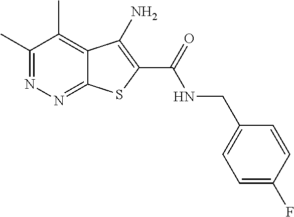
C1(C)=NN=C2C(=C1C)C(N)=C(C(=O)NCC1=CC=C(F)C=C1)S2
